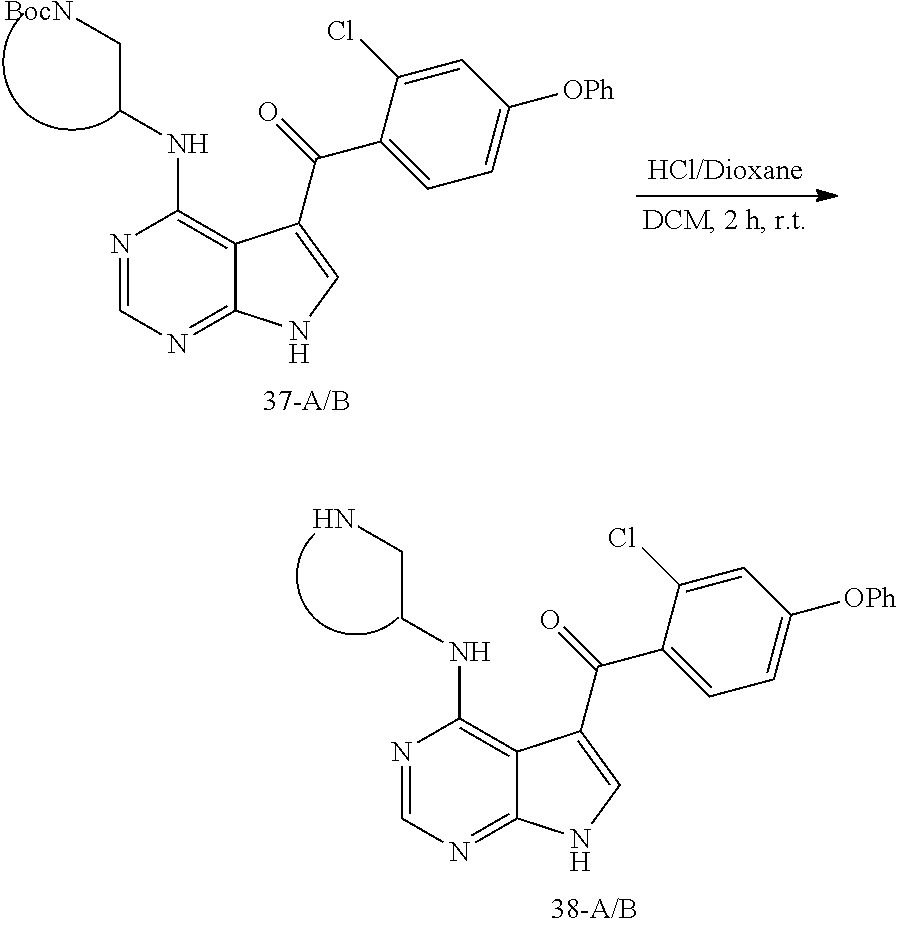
N1=CN=C2C(=C1NCCN)C(C(=O)C1=CC=C([OPh])C=C1Cl)=CN2.N1=CN=C2C(=C1NCC[BocN])C(C(=O)C1=CC=C([OPh])C=C1Cl)=CN2
